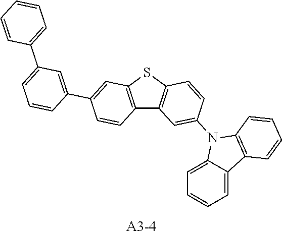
S1C2=C(C3=C1C=CC(N1C4=CC=CC=C4C4=C1C=CC=C4)=C3)C=CC(C1=CC(C3=CC=CC=C3)=CC=C1)=C2
